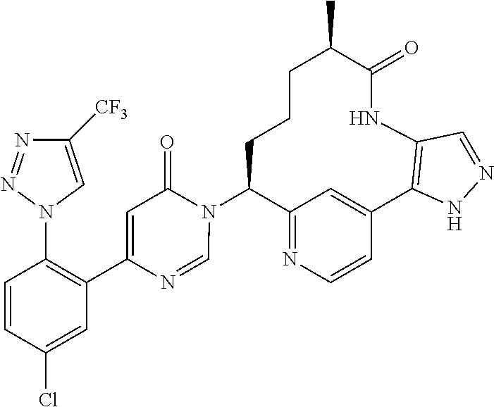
C12=NC=CC(=C1)C1=C(NC(=O)C(C)CCCC2N2C(=O)C=C(C3=C(N4C=C([CF3])N=N4)C=CC(Cl)=C3)N=C2)C=NN1
